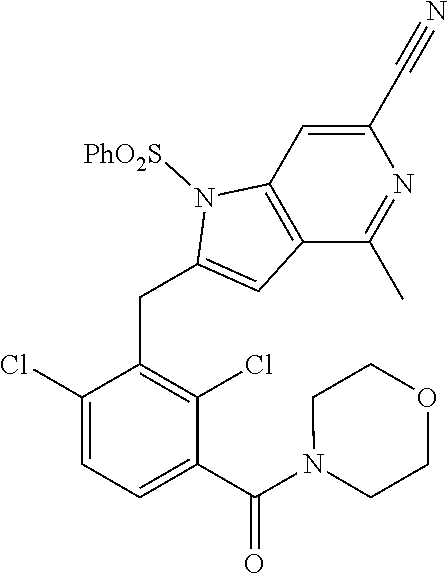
C1(Cl)=CC=C(C(N2CCOCC2)=O)C(Cl)=C1CC1=CC2=C(N1[PhO2S])C=C(C#N)N=C2C
